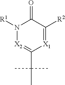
N1([R1])[X2]=C(C(C)(C)C)[X1]=C([R2])C1=O
